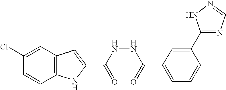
C12=C(C=C(Cl)C=C1)C=C(C(NNC(C1=CC=CC(C3=NC=NN3)=C1)=O)=O)N2
